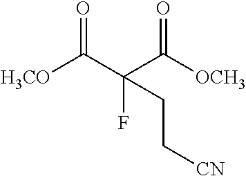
[H3CO]C(C(C([OCH3])=O)(F)CC[CN])=O
